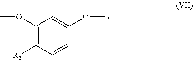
C1(OC)=C([R2])C=CC(OC)=C1
